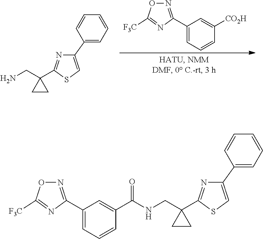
N1=C(C2=CC=CC([CO2H])=C2)N=C([F3C])O1.C1(C2=CC=CC=C2)=CSC(C2(CN)CC2)=N1.C1(C2=CC=CC=C2)=CSC(C2(CNC(C3=CC(C4=NOC([F3C])=N4)=CC=C3)=O)CC2)=N1
